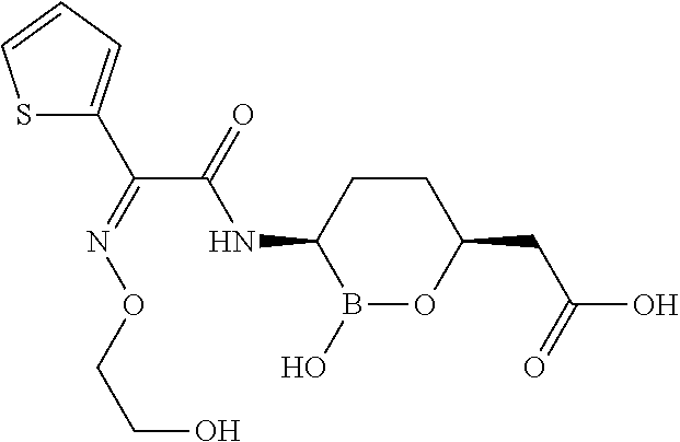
C1CC(NC(C(=NOCCO)C2=CC=CS2)=O)B(O)OC1CC(O)=O
